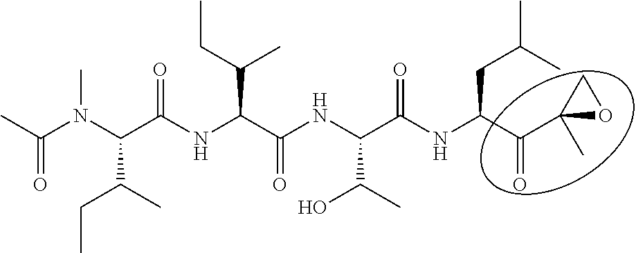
C(C(NC(C(NC(C(NC(C(C1(C)OC1)=O)CC(C)C)=O)C(C)O)=O)C(C)CC)=O)(N(C(C)=O)C)C(C)CC
